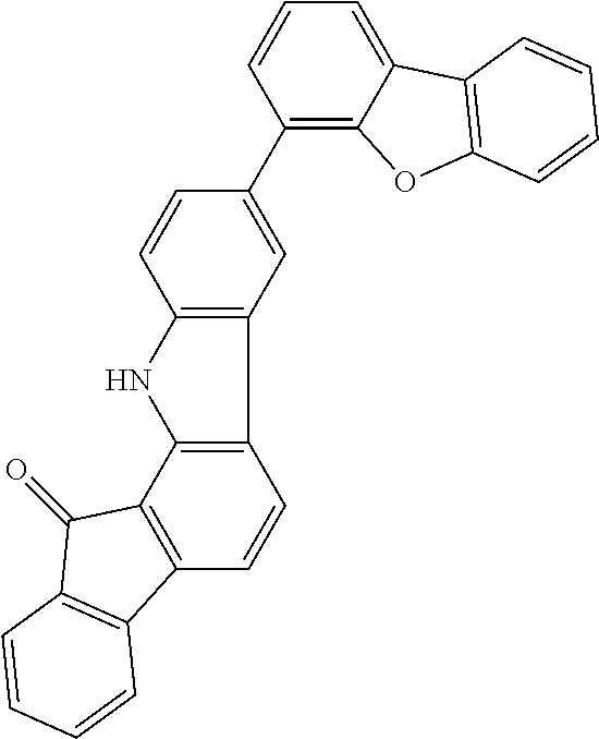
C12=C(C3=C(C=C1)C1=C(C3=O)C=CC=C1)NC1=C2C=C(C2=C3C(=CC=C2)C2=C(O3)C=CC=C2)C=C1
